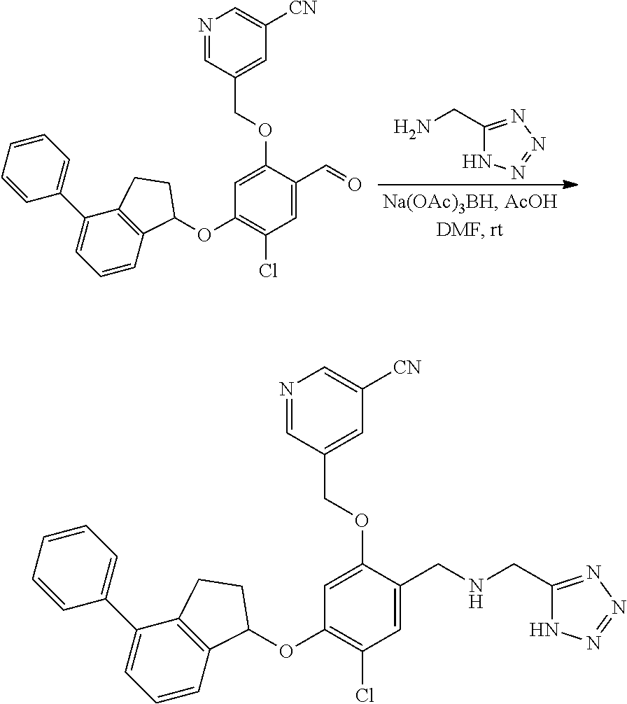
C1(CN)=NN=NN1.C1=C(OCC2=CC([CN])=CN=C2)C(C=O)=CC(Cl)=C1OC1C2=C(C(C3=CC=CC=C3)=CC=C2)CC1.C1=C(OCC2=CC([CN])=CN=C2)C(CNCC2=NN=NN2)=CC(Cl)=C1OC1C2=C(C(C3=CC=CC=C3)=CC=C2)CC1
